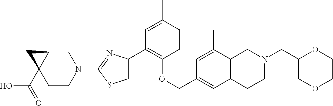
C1(C2=CSC(N3CC4C(C(=O)O)(CC3)C4)=N2)=C(OCC2=CC3=C(C(C)=C2)CN(CC2COCCO2)CC3)C=CC(C)=C1
